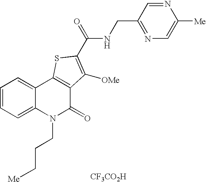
[CF3CO2H].N(C(=O)C1=C([OMe])C2=C(C3=CC=CC=C3N(CCC[Me])C2=O)S1)CC1=NC=C([Me])N=C1
